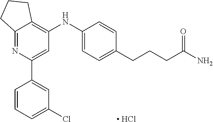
C12=NC(C3=CC(Cl)=CC=C3)=CC(NC3=CC=C(CCCC(N)=O)C=C3)=C1CCC2.[ HCl]
